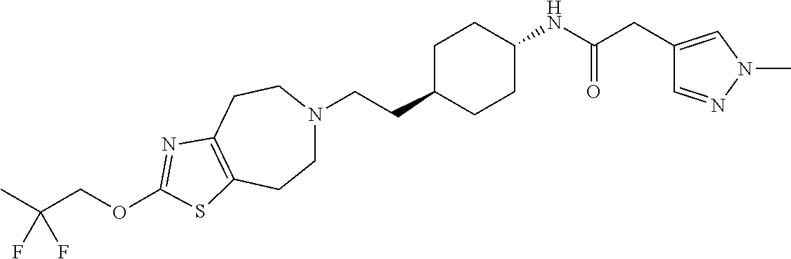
C(CC1CCC(NC(CC2=CN(C)N=C2)=O)CC1)N1CCC2=C(CC1)N=C(OCC(C)(F)F)S2
